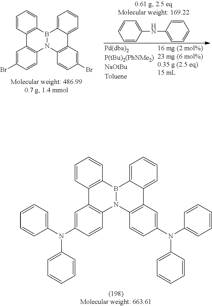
C1=CC2=C(C=C1)B1N(C3=C2C=C(N(C2=CC=CC=C2)C2=CC=CC=C2)C=C3)C2=C(C3=CC=CC=C13)C=C(N(C1=CC=CC=C1)C1=CC=CC=C1)C=C2.C1=CC2=C(C=C1)B1N(C3=C2C=C(Br)C=C3)C2=C(C3=CC=CC=C13)C=C(Br)C=C2.C1=CC(NC2=CC=CC=C2)=CC=C1
